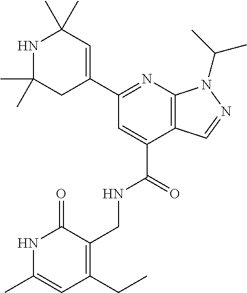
C1(C2=NC3=C(C(C(=O)NCC4=C(CC)C=C(C)NC4=O)=C2)C=NN3C(C)C)=CC(C)(C)NC(C)(C)C1
